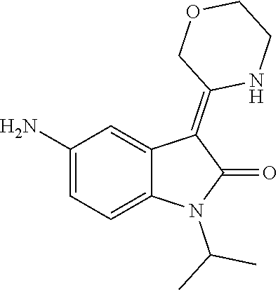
C1(N)=CC=C2C(=C1)C(=C1NCCOC1)C(=O)N2C(C)C
